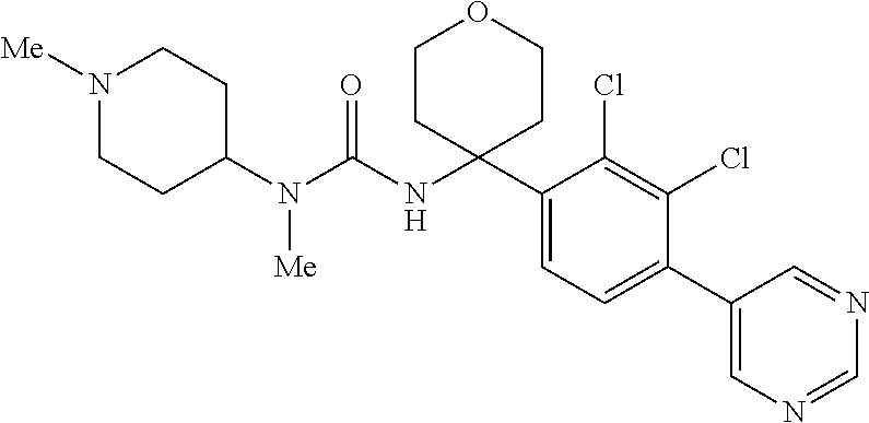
C1(N(C(NC2(C3=CC=C(C4=CN=CN=C4)C(Cl)=C3Cl)CCOCC2)=O)[Me])CCN([Me])CC1
